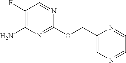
C1(COC2=NC(N)=C(F)C=N2)=CN=CC=N1
